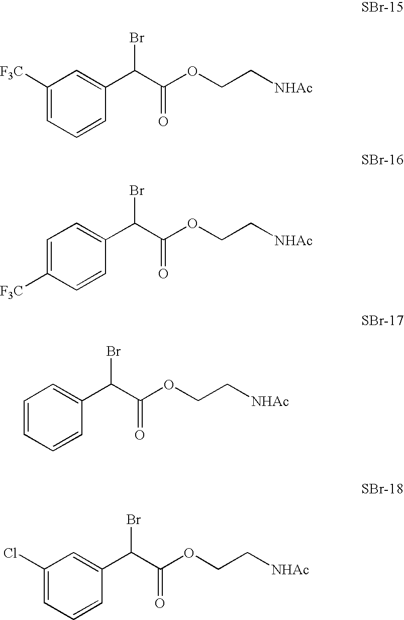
C1([F3C])=CC=CC(C(C(OCC[NHAc])=O)Br)=C1.C1=C([F3C])C=CC(C(C(OCC[NHAc])=O)Br)=C1.C1=CC=CC(C(C(OCC[NHAc])=O)Br)=C1.C1(Cl)=CC=CC(C(C(OCC[NHAc])=O)Br)=C1
